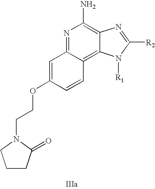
N1=C2C(=C3C(=C1N)N=C([R2])N3[R1])C=CC(OCCN1CCCC1=O)=C2
